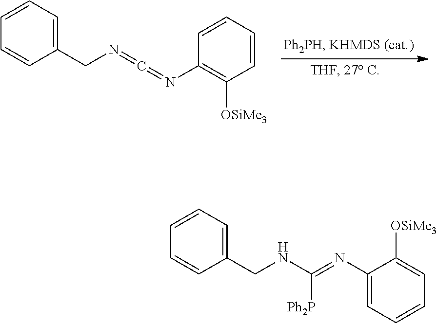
C1=CC=C(CN=C=NC2=C([OSiMe3])C=CC=C2)C=C1.C1=CC=C(CNC([Ph2P])=NC2=CC=CC=C2[OSiMe3])C=C1
